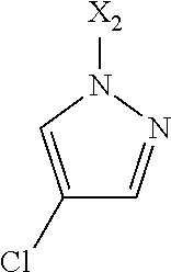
[X2]N1C=C(Cl)C=N1
